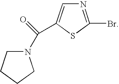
N1=C(Br)SC(C(=O)N2CCCC2)=C1
